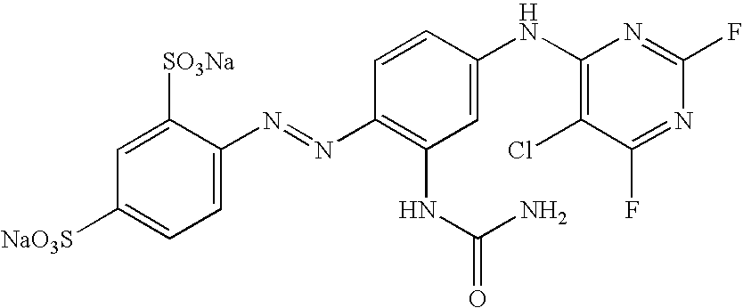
C1(N=NC2=C(NC(=O)N)C=C(NC3=C(Cl)C(F)=NC(F)=N3)C=C2)=CC=C([NaO3S])C=C1[SO3Na]
